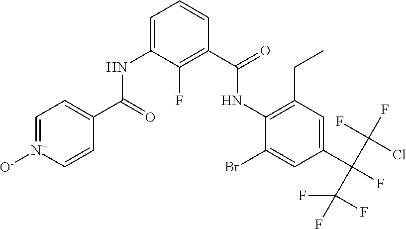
C1=[N+]([O-])C=CC(C(NC2=CC=CC(C(NC3=C(CC)C=C(C(F)(C(F)(Cl)F)C(F)(F)F)C=C3Br)=O)=C2F)=O)=C1
